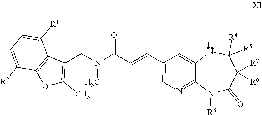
C1(C=CC(N(C)CC2=C(C)OC3=C2C([R1])=CC=C3[R2])=O)=CN=C2C(=C1)NC([R5])([R4])C([R6])([R7])C(=O)N2[R3]
